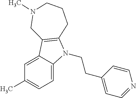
C1=C2C(=CC=C1C)N(CCC1=CC=NC=C1)C1=C2CN(C)CCC1
